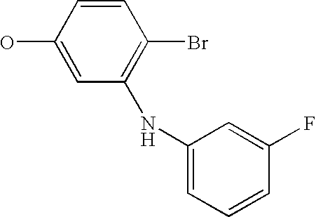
C1(NC2=CC=CC(F)=C2)=C(Br)C=CC(O)=C1
